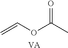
C=COC(C)=O.[VA]
